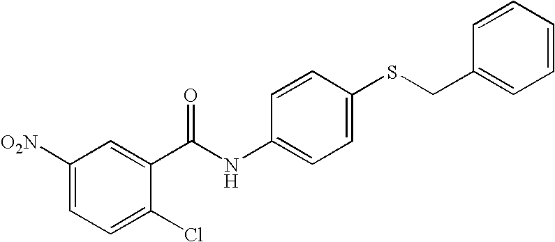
C1([O2N])=CC=C(Cl)C(C(NC2=CC=C(SCC3=CC=CC=C3)C=C2)=O)=C1
